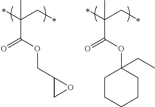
C(C(OCC1CO1)=O)(CC)(C)C.C(C(OC1(CC)CCCCC1)=O)(CC)(C)C
